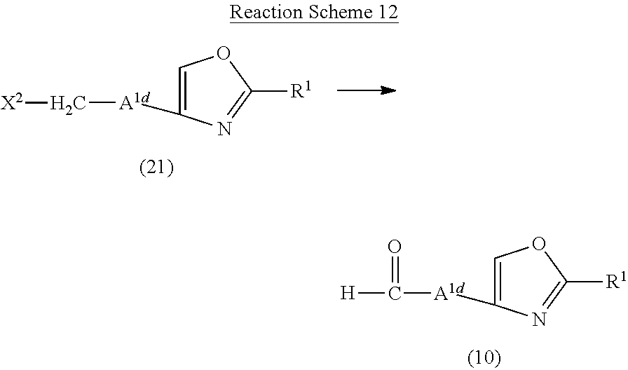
C1([A1d]C(=O)[H])=COC([R1])=N1.C1([A1d]C[X2])=COC([R1])=N1
